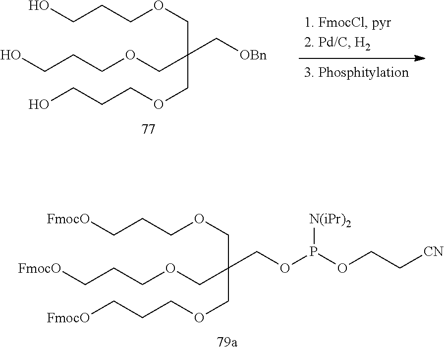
C(CCOCC(C[OBn])(COCCCO)COCCCO)O.C(COCC(COP(OCC[CN])[N(iPr)2])(COCCC[FmocO])COCCC[FmocO])C[FmocO]
